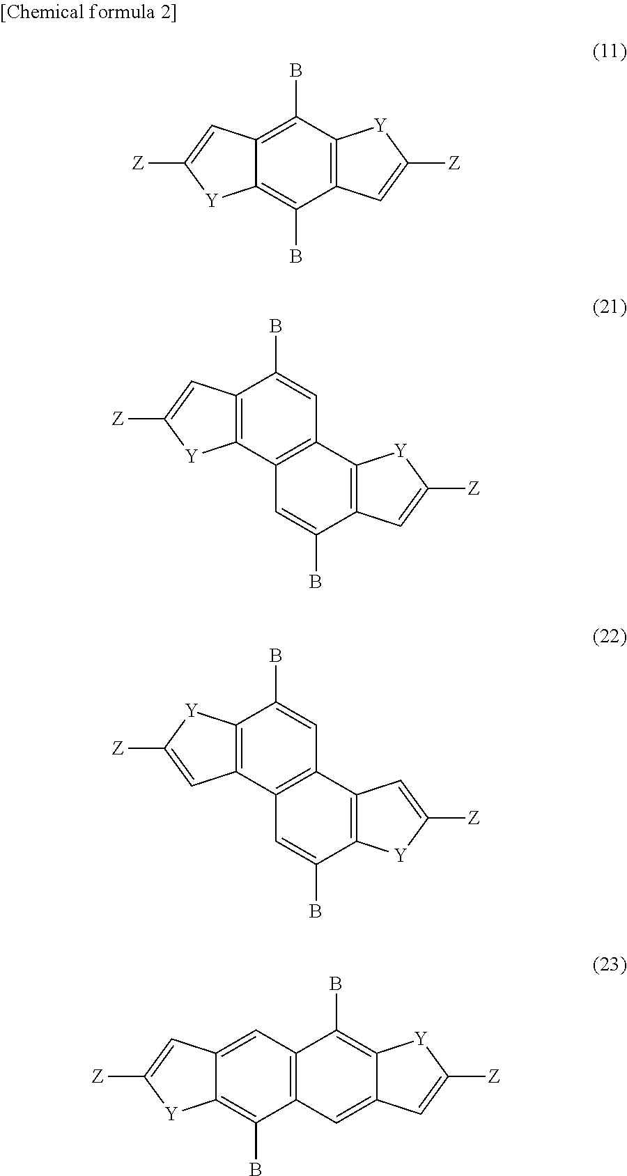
C12=C(C(B)=C3C(=C1B)[Y]C([Z])=C3)[Y]C([Z])=C2.C12=C(C3=C(C(B)=C1)C=C([Z])[Y]3)C=C(B)C1=C2[Y]C([Z])=C1.C12=C(C3=C(C(B)=C1)[Y]C([Z])=C3)C=C(B)C1=C2C=C([Z])[Y]1.C12=C(C=C3C(=C1B)[Y]C([Z])=C3)C(B)=C1C(=C2)C=C([Z])[Y]1
